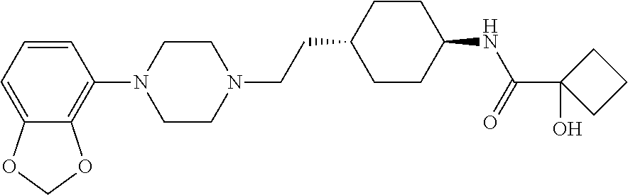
C1=CC=C2C(=C1N1CCN(CCC3CCC(NC(=O)C4(O)CCC4)CC3)CC1)OCO2
